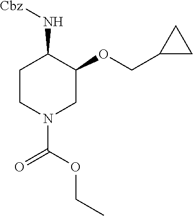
C1CN(C(OCC)=O)CC(OCC2CC2)C1N[Cbz]
